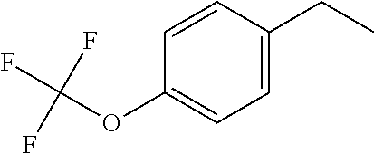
C1=CC(OC(F)(F)F)=CC=C1CC
